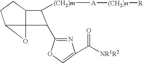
C12C3(C(CC1)C([(CH2)m][A][(CH2)n][R])C3C1=NC(C([NR1R2])=O)=CO1)O2
